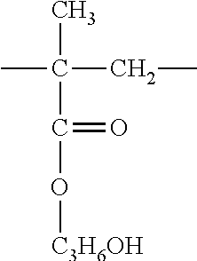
C(C)(C(O[C3H6OH])=O)(CC)C
